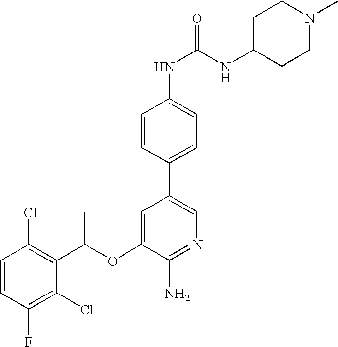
C1=CC(Cl)=C(C(OC2=CC(C3=CC=C(NC(=O)NC4CCN(C)CC4)C=C3)=CN=C2N)C)C(Cl)=C1F
